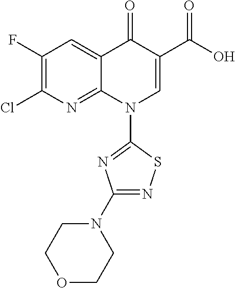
C1(Cl)=C(F)C=C2C(=N1)N(C1=NC(N3CCOCC3)=NS1)C=C(C(O)=O)C2=O
